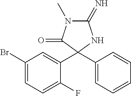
C1(=N)N(C)C(=O)C(C2=CC=CC=C2)(C2=CC(Br)=CC=C2F)N1
